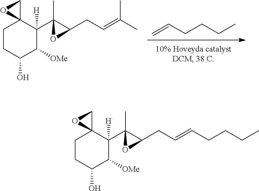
C1CC(O)C([OMe])C(C2(C)C(CC=CCCCC)O2)([H])C12CO2.C1CC(O)C([OMe])C(C2(C)C(CC=C(C)C)O2)([H])C12CO2.C=CCCCC
